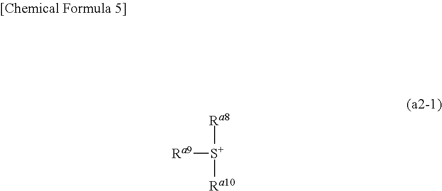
[Ra9][S+]([Ra10])[Ra8]
